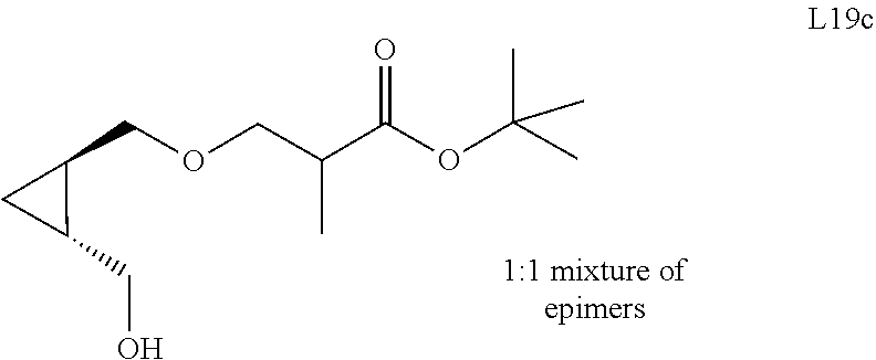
C1(COCC(C(=O)OC(C)(C)C)C)CC1CO
